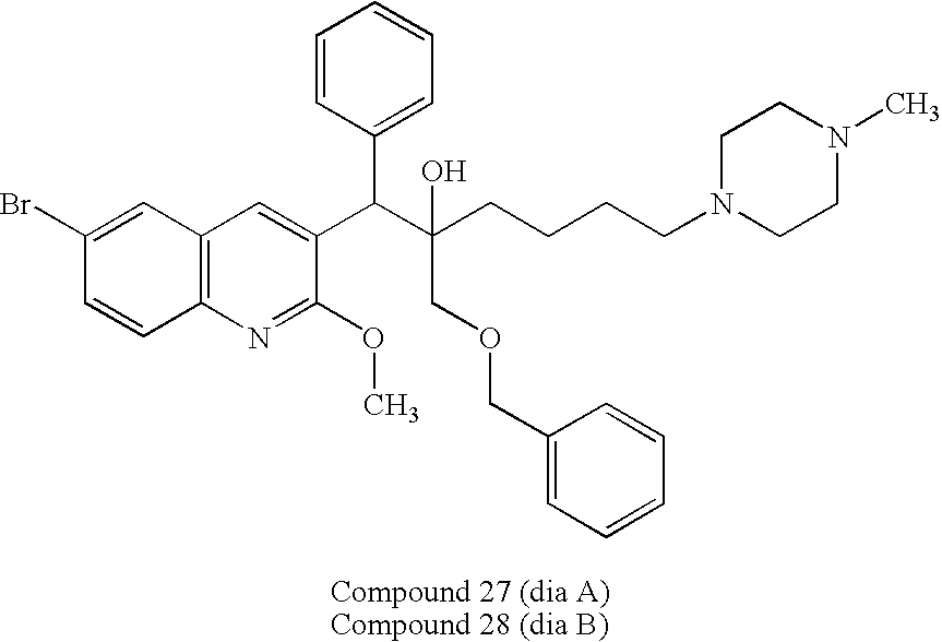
C12=C(N=C(OC)C(C(C(CCCCN3CCN(C)CC3)(O)COCC3=CC=CC=C3)C3=CC=CC=C3)=C1)C=CC(Br)=C2
